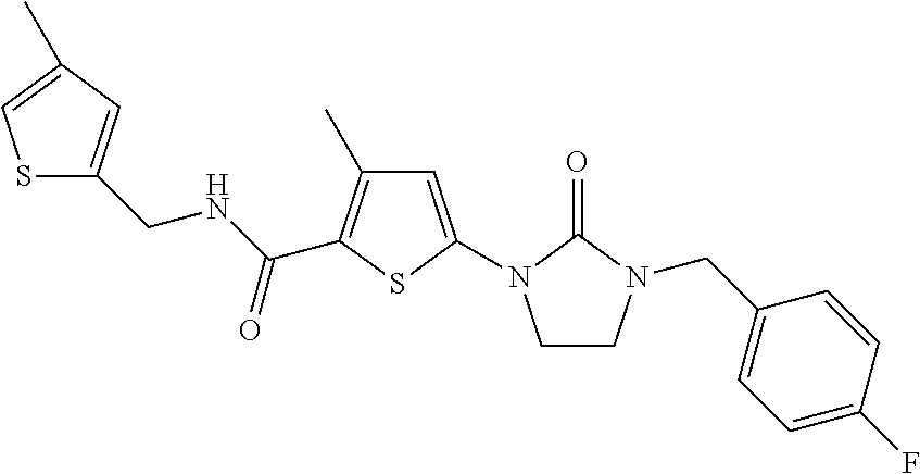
S1C(CNC(C2=C(C)C=C(N3CCN(CC4=CC=C(F)C=C4)C3=O)S2)=O)=CC(C)=C1
